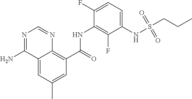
C12=CC(C)=CC(C(=O)NC3=C(F)C(NS(=O)(=O)CCC)=CC=C3F)=C1N=CN=C2N
